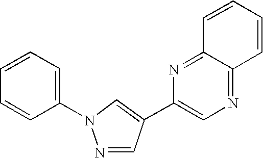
N1=CC(C2=CN=C3C(=N2)C=CC=C3)=CN1C1=CC=CC=C1
